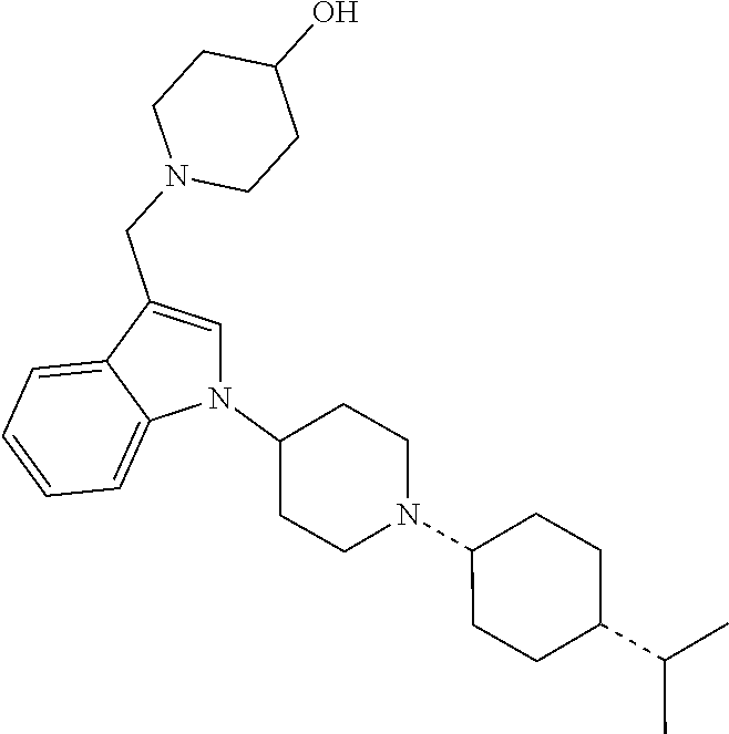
N1(C2CCN(C3CCC(C(C)C)CC3)CC2)C=C(CN2CCC(O)CC2)C2=CC=CC=C12
